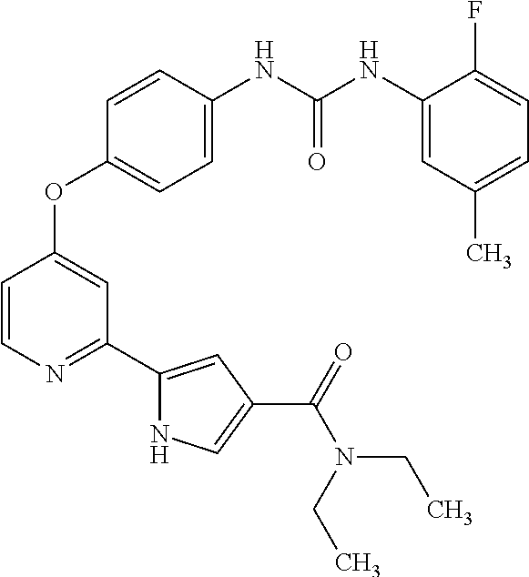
C1=CN=C(C2=CC(C(=O)N(CC)CC)=CN2)C=C1OC1=CC=C(NC(NC2=CC(C)=CC=C2F)=O)C=C1
